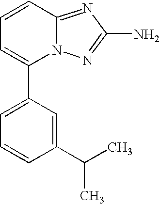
C1(C2=CC=CC3=NC(N)=NN23)=CC=CC(C(C)C)=C1
